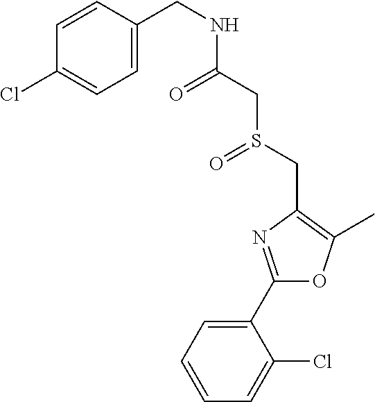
C1=CC=C(C2=NC(CS(=O)CC(=O)NCC3=CC=C(Cl)C=C3)=C(C)O2)C(Cl)=C1
